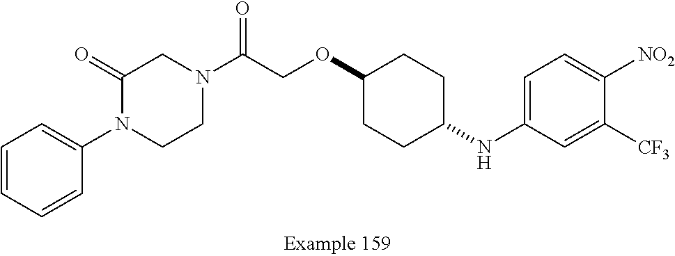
N1(C(COC2CCC(NC3=CC=C([NO2])C([CF3])=C3)CC2)=O)CC(=O)N(C2=CC=CC=C2)CC1
